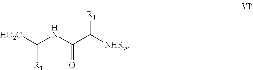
C([R1])([HO2C])NC(C([NHR5])[R1])=O
